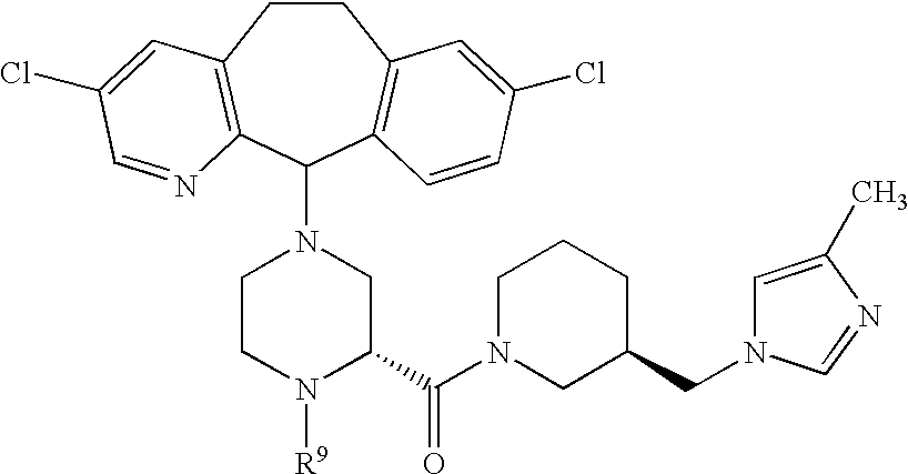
C1CC2=C(C(N3CCN([R9])C(C(N4CC(CN5C=C(C)N=C5)CCC4)=O)C3)C3=C1C=C(Cl)C=C3)N=CC(Cl)=C2
